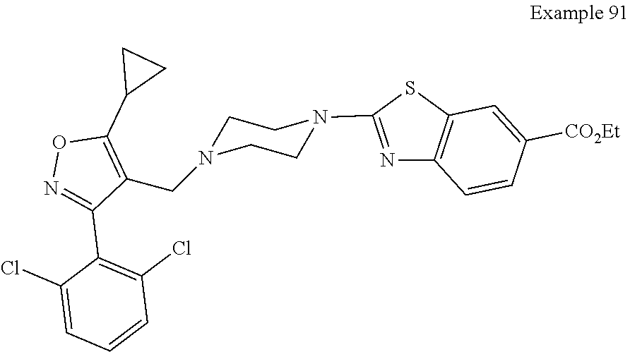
C1CN(C2=NC3=C(S2)C=C([CO2Et])C=C3)CCN1CC1=C(C2CC2)ON=C1C1=C(Cl)C=CC=C1Cl
